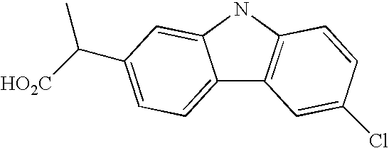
C12=CC=C(C([HO2C])C)C=C1NC1=C2C=C(Cl)C=C1
